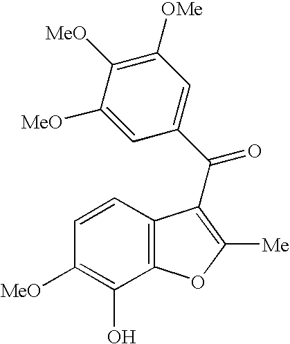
C1=C([MeO])C([MeO])=C([OMe])C=C1C(=O)C1=C([Me])OC2=C1C=CC([MeO])=C2O
